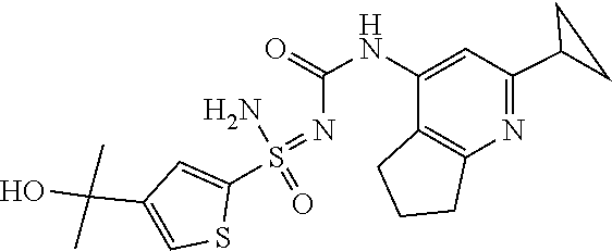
C12=C(N=C(C3CC3)C=C1NC(=O)N=S(N)(C1=CC(C(O)(C)C)=CS1)=O)CCC2
